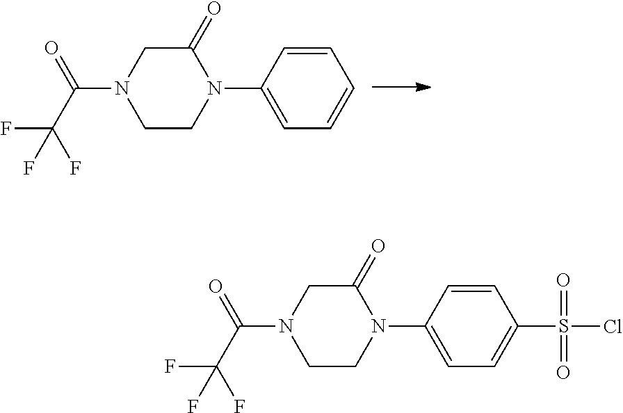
N1(C2=CC=CC=C2)C(=O)CN(C(C(F)(F)F)=O)CC1.N1(C2=CC=C(S(Cl)(=O)=O)C=C2)C(=O)CN(C(C(F)(F)F)=O)CC1
